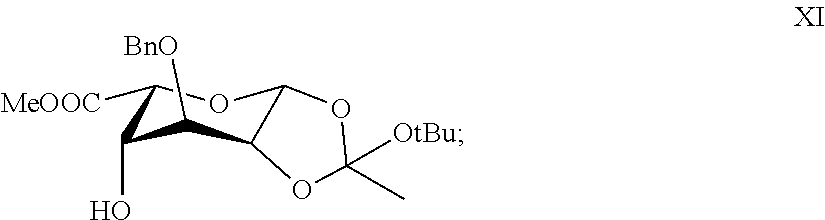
C1([MeOOC])C(O)C([BnO])C2C(O1)OC([OtBu])(C)O2
